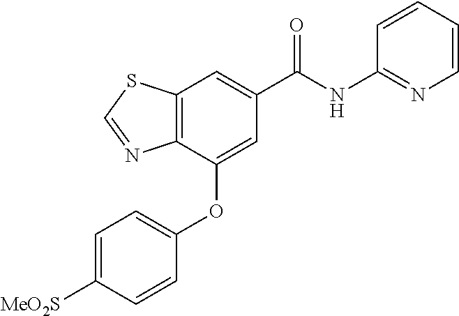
C12=C(C(OC3=CC=C([MeO2S])C=C3)=CC(C(NC3=NC=CC=C3)=O)=C1)N=CS2
